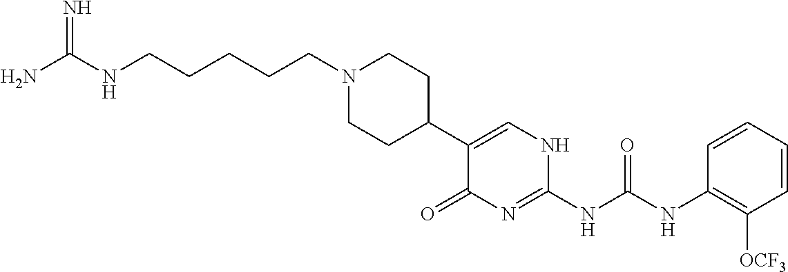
C1(C2=CNC(NC(NC3=C([OCF3])C=CC=C3)=O)=NC2=O)CCN(CCCCCNC(N)=N)CC1
